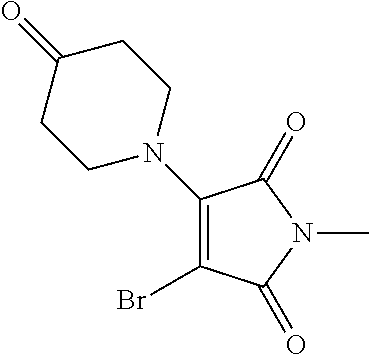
C1(Br)=C(N2CCC(=O)CC2)C(=O)N(C)C1=O
